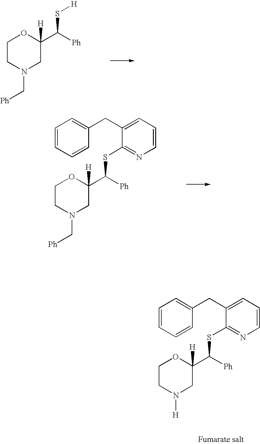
C1=CC=CC(CC2=CC=CN=C2SC(C2([H])OCCN(C[Ph])C2)[Ph])=C1.C1CN(C[Ph])CC(C([Ph])S[H])([H])O1.C1=CC=CC(CC2=CC=CN=C2SC([Ph])C2([H])OCCN([H])C2)=C1
